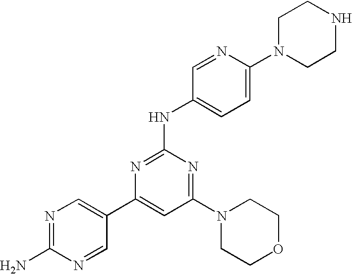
N1=C(N)N=CC(C2=CC(N3CCOCC3)=NC(NC3=CC=C(N4CCNCC4)N=C3)=N2)=C1
